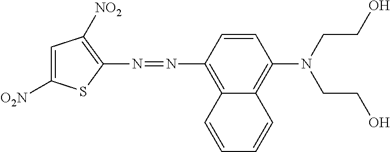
N(=NC1=C2C(=C(N(CCO)CCO)C=C1)C=CC=C2)C1=C([NO2])C=C([NO2])S1
